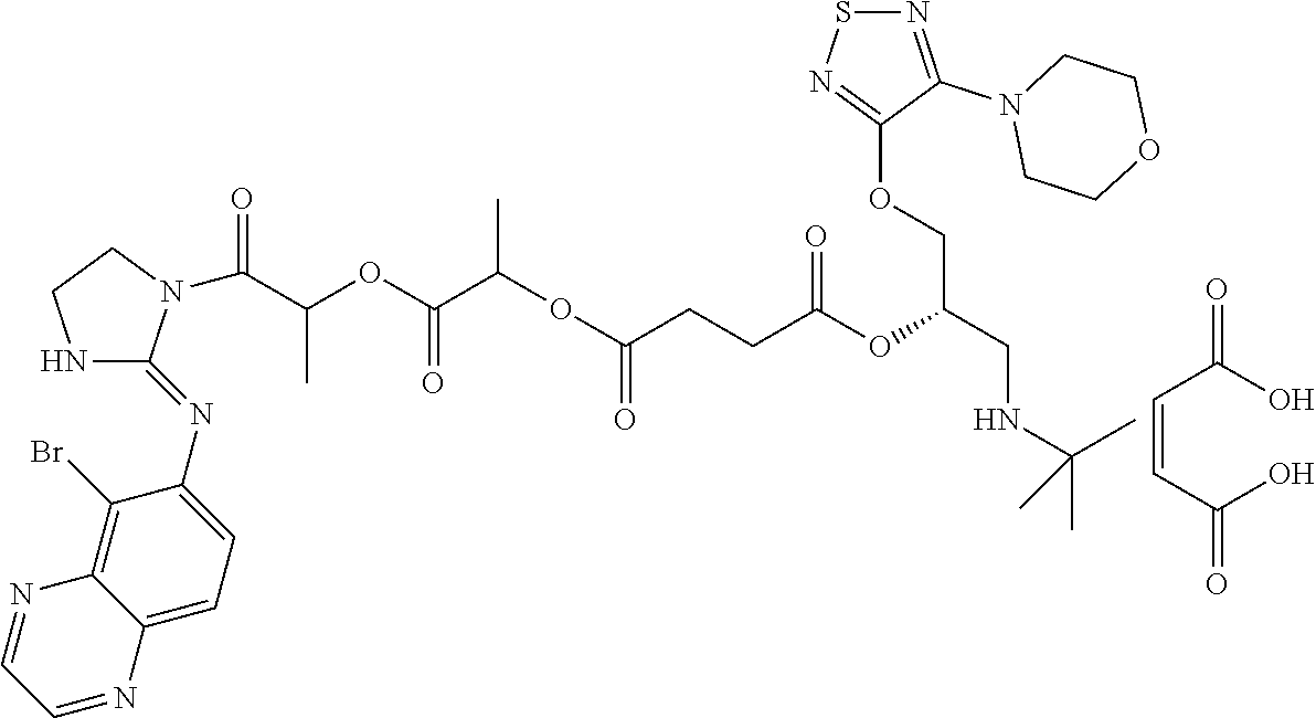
C(=CC(O)=O)C(O)=O.C(C(OC(C(OC(CCC(OC(COC1=NSN=C1N1CCOCC1)CNC(C)(C)C)=O)=O)C)=O)C)(=O)N1C(=NC2=CC=C3C(=C2Br)N=CC=N3)NCC1
